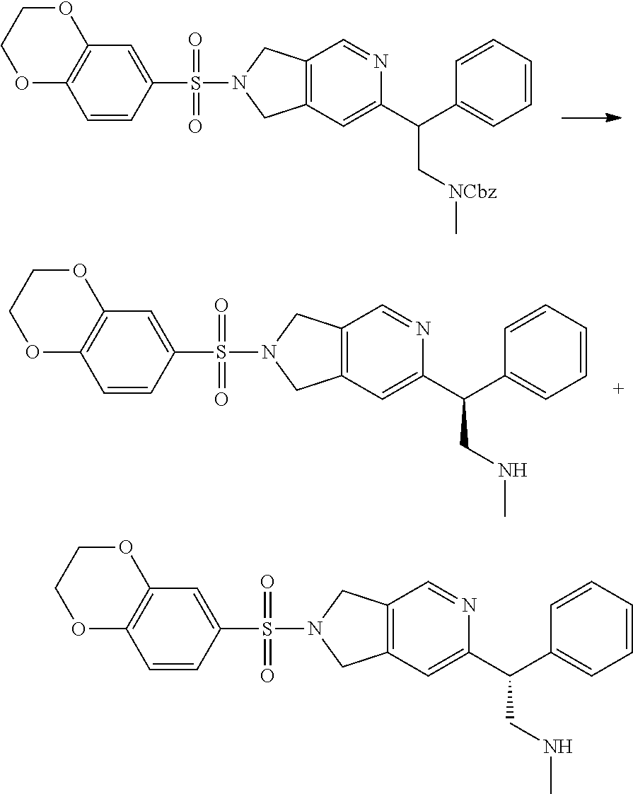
C12=C(OCCO1)C=CC(S(N1CC3=C(C1)C=NC(C(C1=CC=CC=C1)C[NCbz]C)=C3)(=O)=O)=C2.C12=C(OCCO1)C=CC(S(N1CC3=C(C1)C=NC(C(C1=CC=CC=C1)CNC)=C3)(=O)=O)=C2.C12=C(OCCO1)C=CC(S(N1CC3=C(C1)C=NC(C(C1=CC=CC=C1)CNC)=C3)(=O)=O)=C2
